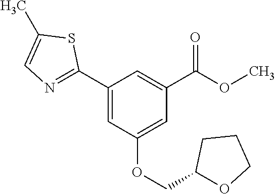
C1(C2=NC=C(C)S2)=CC(OCC2OCCC2)=CC(C(OC)=O)=C1
